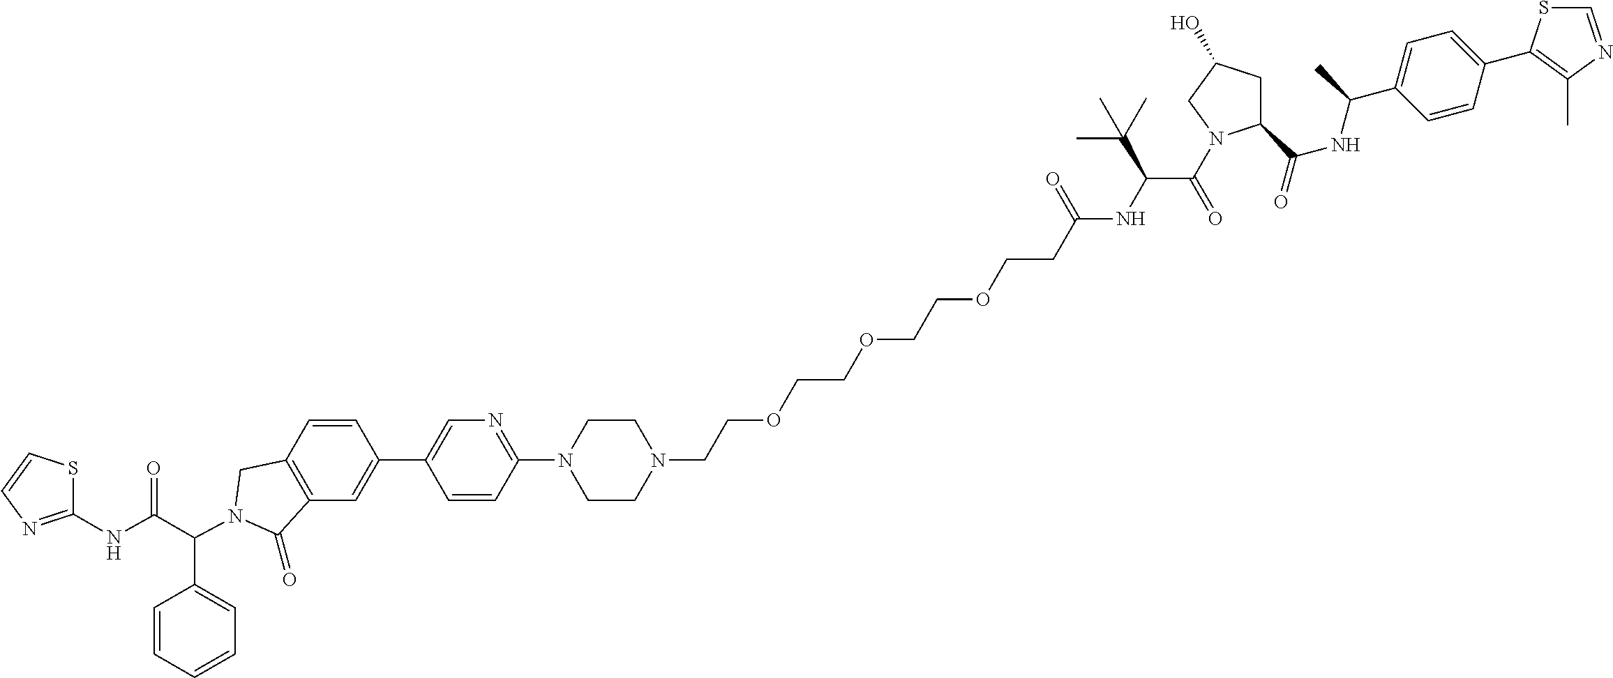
C1(C2=CC3=C(C=C2)CN(C(C2=CC=CC=C2)C(NC2=NC=CS2)=O)C3=O)=CN=C(N2CCN(CCOCCOCCOCCC(NC(C(=O)N3C(C(=O)NC(C4=CC=C(C5=C(C)N=CS5)C=C4)C)CC(O)C3)C(C)(C)C)=O)CC2)C=C1
